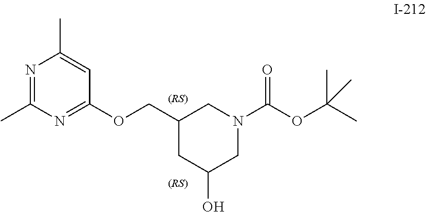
N1=C(C)N=C(OCC2CC(O)CN(C(OC(C)(C)C)=O)C2)C=C1C
